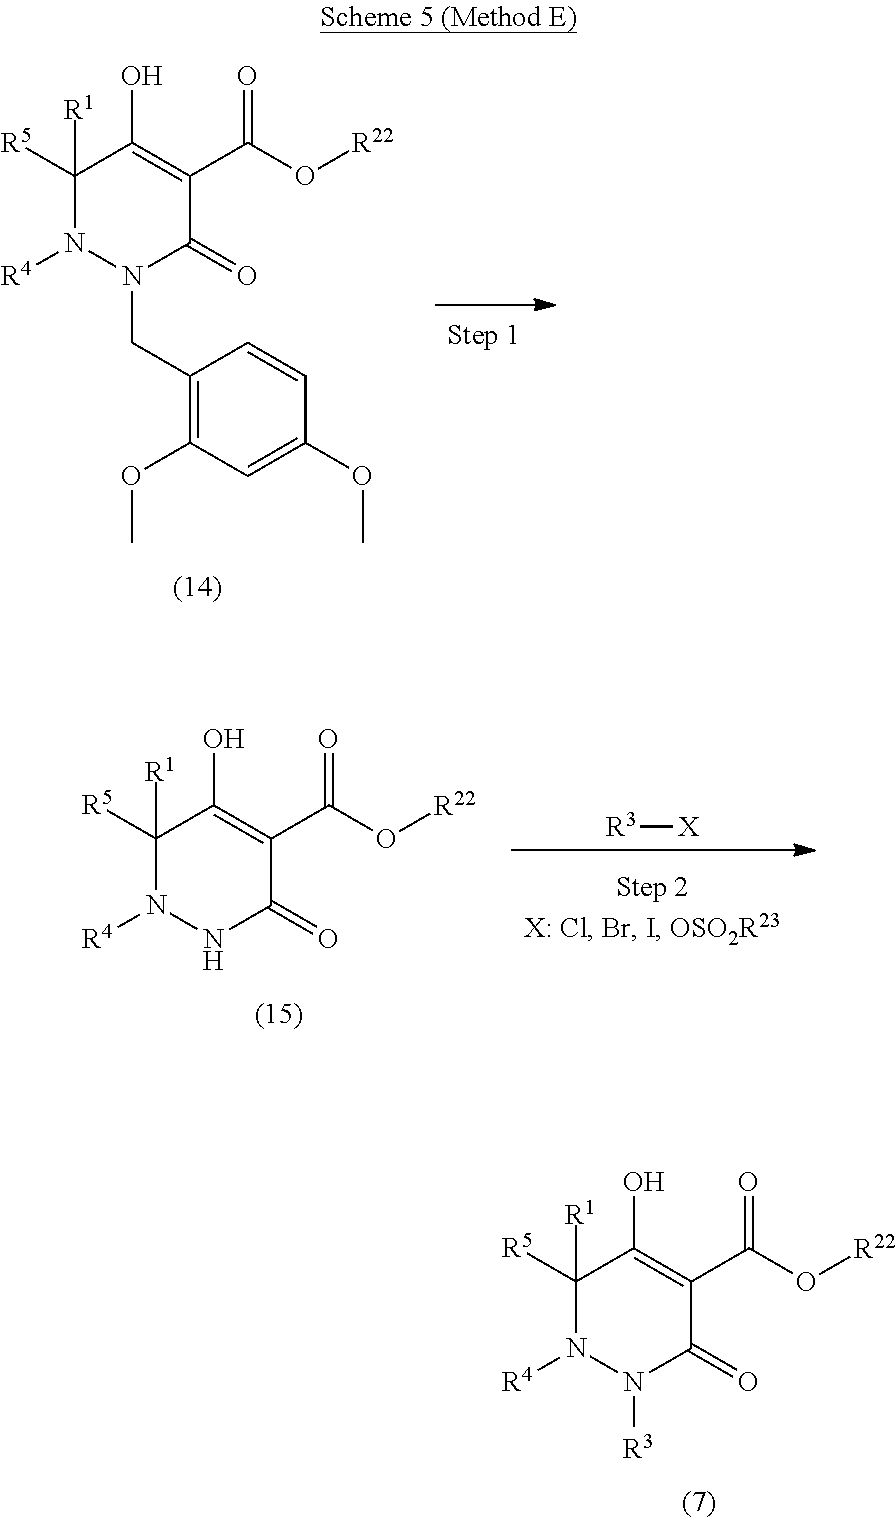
[R5]C1([R1])C(O)=C(C(O[R22])=O)C(=O)N([R3])N1[R4].[R5]C1([R1])C(O)=C(C(O[R22])=O)C(=O)N(CC2=C(OC)C=C(OC)C=C2)N1[R4].[R5]C1([R1])C(O)=C(C(O[R22])=O)C(=O)NN1[R4].[R3][X]
